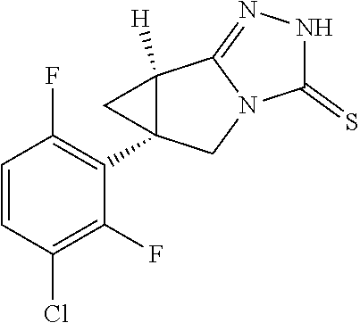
C1=CC(Cl)=C(F)C(C23C([H])(C2)C2=NNC(=S)N2C3)=C1F
